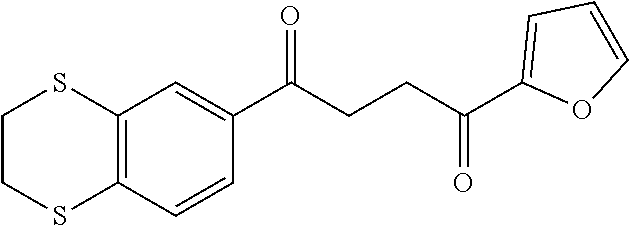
C1(C(CCC(C2=CC=CO2)=O)=O)=CC2=C(C=C1)SCCS2
